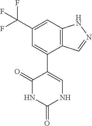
C12=C(C=C(C(F)(F)F)C=C1C1=CNC(=O)NC1=O)NN=C2
